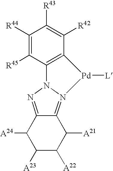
C1([R44])=C([R45])C2=C(C([R42])=C1[R43])[Pd]([L])N1=C3C(=NN21)C([A24])C([A23])C([A22])C3[A21]
